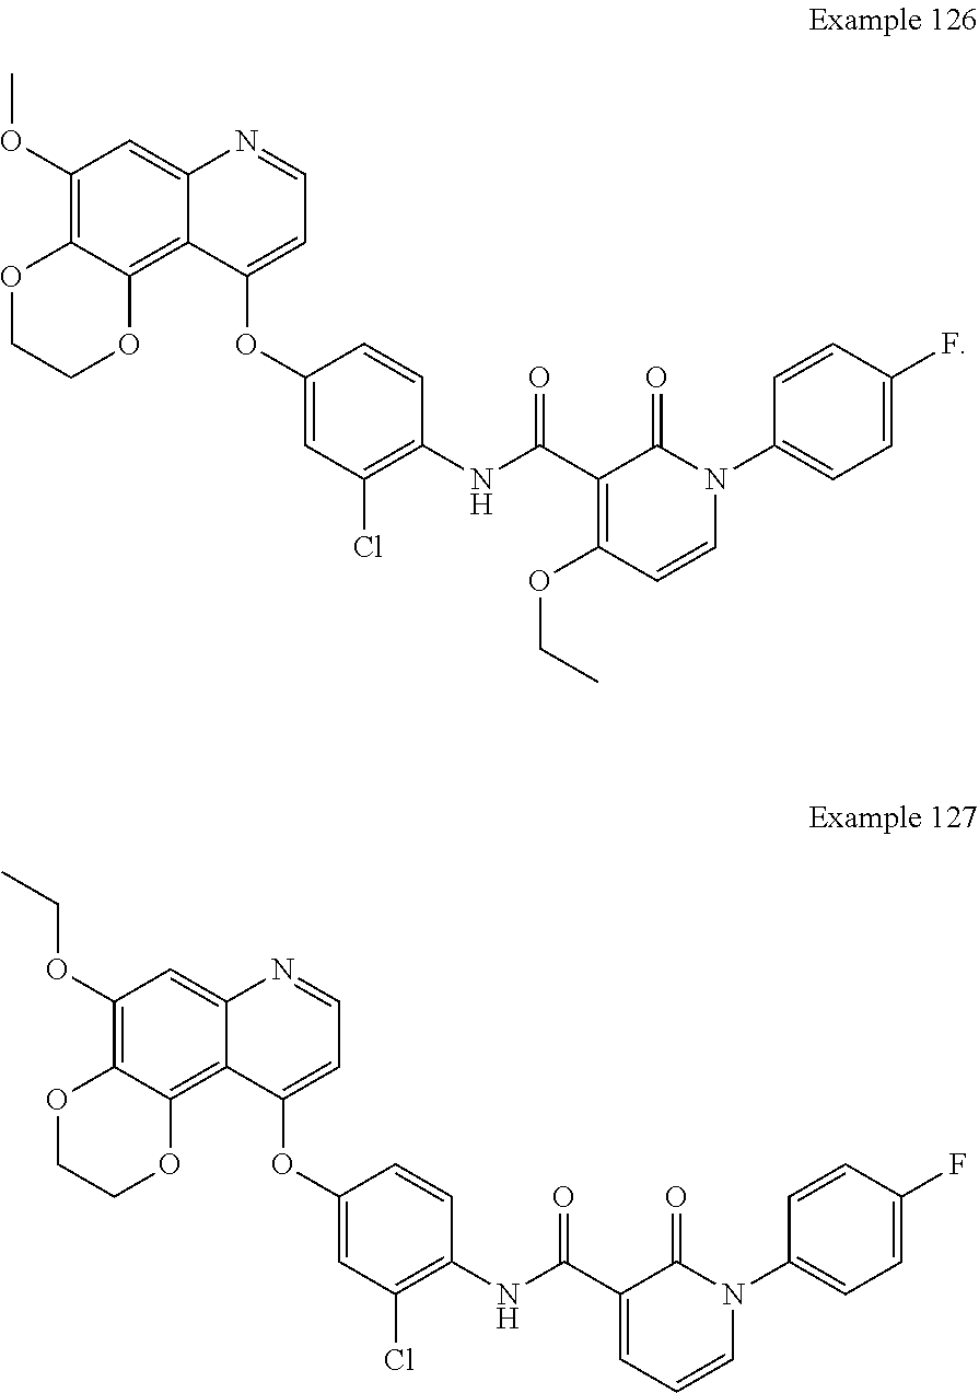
C1(OC)=C2C(=C3C(=C1)N=CC=C3OC1=CC(Cl)=C(NC(C3=C(OCC)C=CN(C4=CC=C(F)C=C4)C3=O)=O)C=C1)OCCO2.C1(OCC)=C2C(=C3C(=C1)N=CC=C3OC1=CC(Cl)=C(NC(C3=CC=CN(C4=CC=C(F)C=C4)C3=O)=O)C=C1)OCCO2
